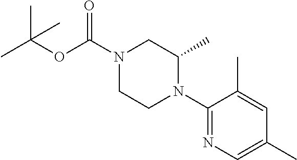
N1(C(=O)OC(C)(C)C)CCN(C2=NC=C(C)C=C2C)C(C)C1
